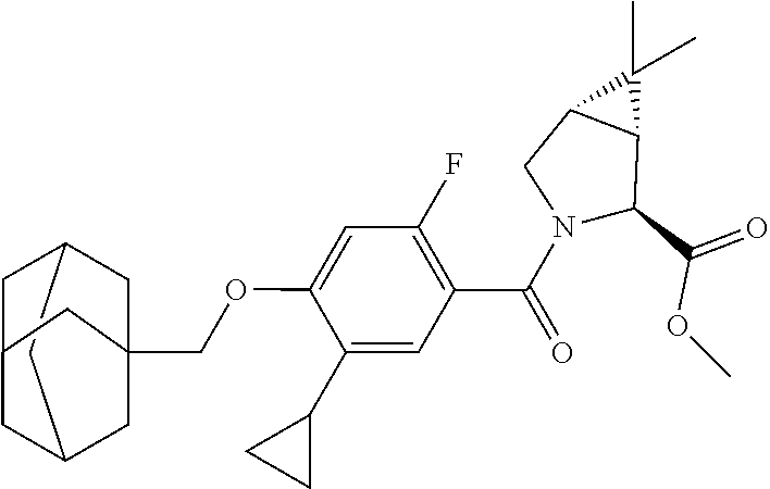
C(OC1=CC(F)=C(C(N2C(C(=O)OC)C3C(C2)C3(C)C)=O)C=C1C1CC1)C12CC3CC(CC(C1)C3)C2
